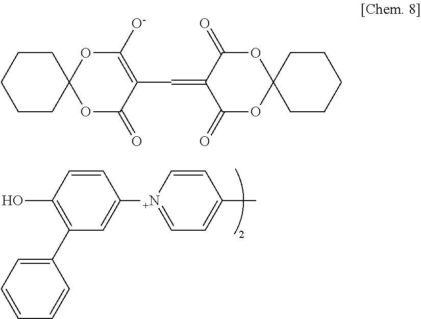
C1=CC(O)=C(C2=CC=CC=C2)C=C1[N+]1=CC=C(C)C=C1.C1CC2(CCC1)OC(=O)C(C=C1C(=O)OC3(OC1=O)CCCCC3)=C([O-])O2
